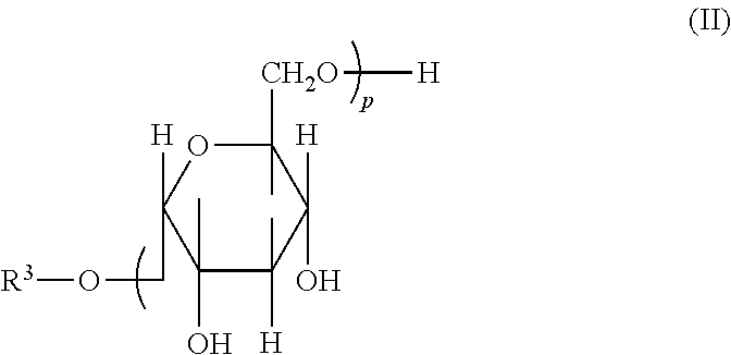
C1(C)(O)C(C)([H])C([H])(O)C(C)([CH2O][H])OC1([H])CO[R3]
